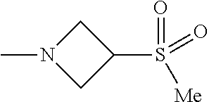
CN1CC(S([Me])(=O)=O)C1
